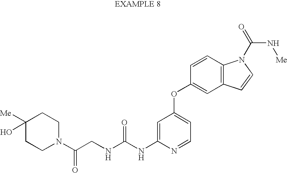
C1=C(NC(NCC(N2CCC([Me])(O)CC2)=O)=O)N=CC=C1OC1=CC2=C(C=C1)N(C(N[Me])=O)C=C2
